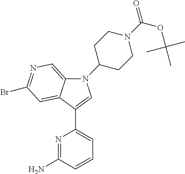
N1=C(N)C=CC=C1C1=CN(C2CCN(C(OC(C)(C)C)=O)CC2)C2=CN=C(Br)C=C21
